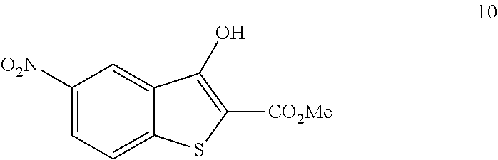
C1([O2N])=CC=C2C(=C1)C(O)=C([CO2Me])S2
